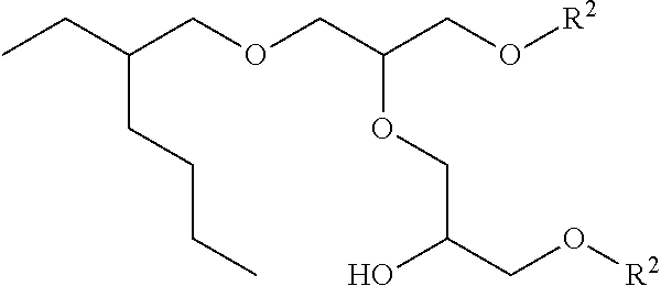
C(OCC(CO[R2])OCC(CO[R2])O)C(CC)CCCC
